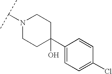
C(N1CCC(C2=CC=C(Cl)C=C2)(O)CC1)(C)C
